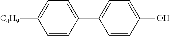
C1=CC(O)=CC=C1C1=CC=C([C4H9])C=C1
